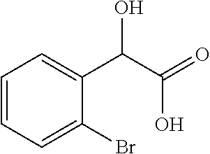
C1=CC=C(Br)C(C(C(=O)O)O)=C1
